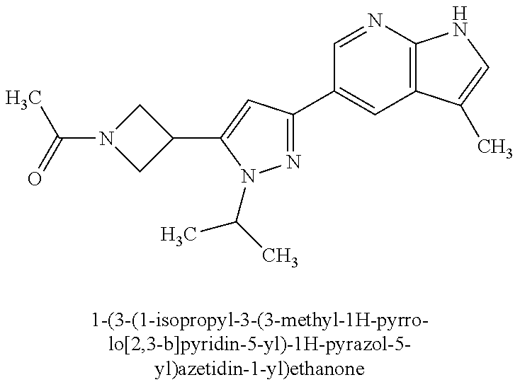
C1N(C(=O)C)CC1C1=CC(C2=CC3=C(N=C2)NC=C3C)=NN1C(C)C
